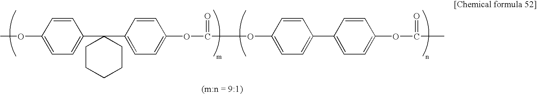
C1=CC(OC)=CC=C1C1(C2=CC=C(OC(OC3=CC=C(C4=CC=C(OC(=O)C)C=C4)C=C3)=O)C=C2)CCCCC1
